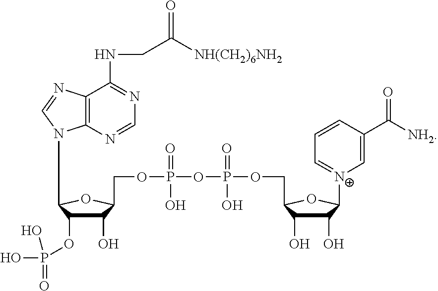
C12=C(N=CN=C1NCC([NH(CH2)6NH2])=O)N(C1C(OP(O)(O)=O)C(O)C(COP(=O)(O)OP(=O)(O)OCC3C(O)C(O)C([N+]4=CC=CC(C([NH2])=O)=C4)O3)O1)C=N2
